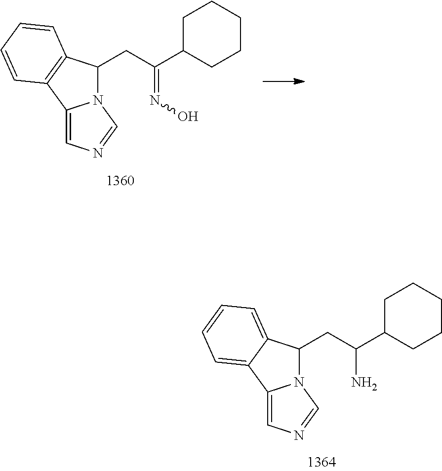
C12=CN=CN1C(CC(N)C1CCCCC1)C1=CC=CC=C21.C12=CN=CN1C(CC(=NO)C1CCCCC1)C1=C2C=CC=C1
